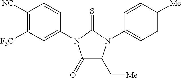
C1(=O)C(C[Me])N(C2=CC=C([Me])C=C2)C(=S)N1C1=CC([F3C])=C([NC])C=C1
